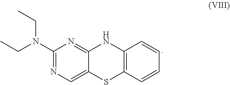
C12=C(C=CC=C1)NC1=NC(N(CC)CC)=NC=C1S2
